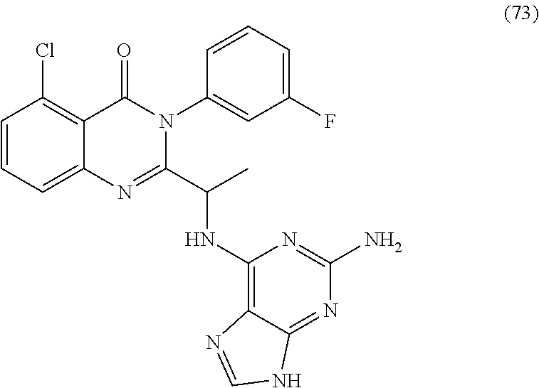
C1=CC=C2C(=C1Cl)C(=O)N(C1=CC(F)=CC=C1)C(C(C)NC1=C3C(=NC(N)=N1)NC=N3)=N2
